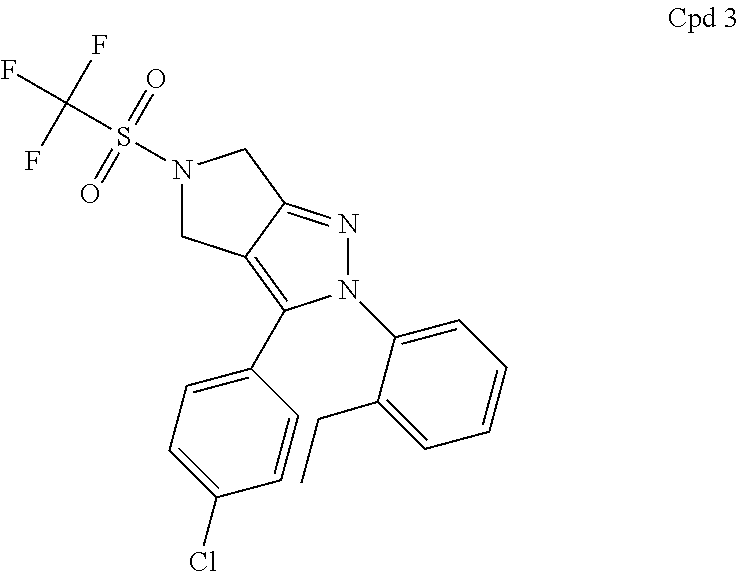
C12=NN(C3=CC=CC=C3CC)C(C3=CC=C(Cl)C=C3)=C1CN(S(C(F)(F)F)(=O)=O)C2
